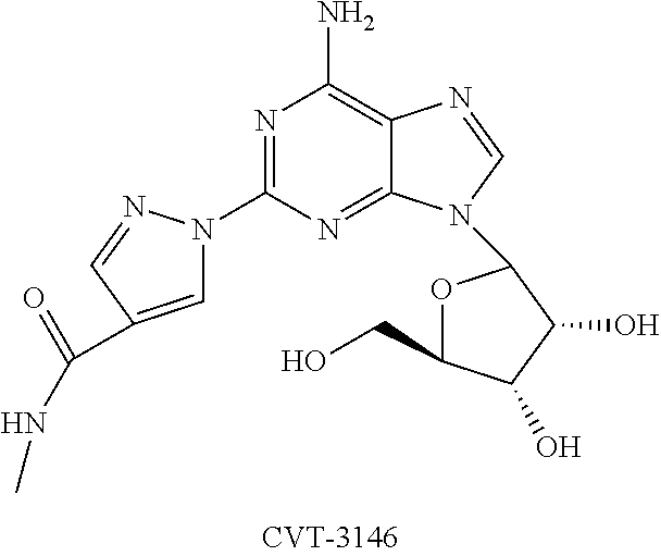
N1=C(N2C=C(C(NC)=O)C=N2)N=C2C(=C1N)N=CN2C1OC(CO)C(O)C1O
